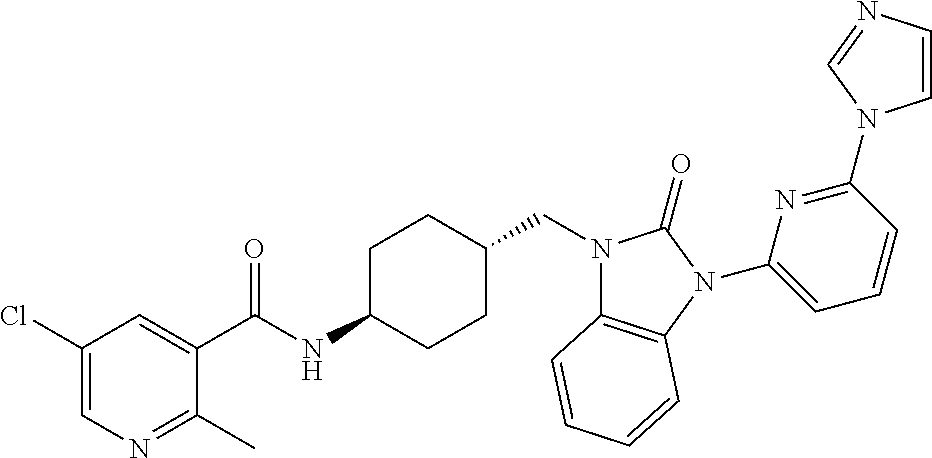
C1(Cl)=CN=C(C)C(C(NC2CCC(CN3C4=C(N(C5=CC=CC(N6C=CN=C6)=N5)C3=O)C=CC=C4)CC2)=O)=C1
